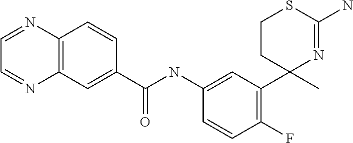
C1(NC(=O)C2=CC3=C(C=C2)N=CC=N3)=CC(C2(C)N=C(N)SCC2)=C(F)C=C1
